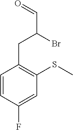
C1=CC(F)=CC(SC)=C1CC(C=O)Br
